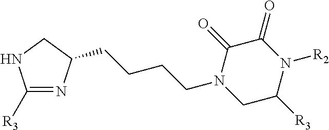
C1([R3])=NC(CCCCN2CC([R3])N([R2])C(=O)C2=O)CN1
